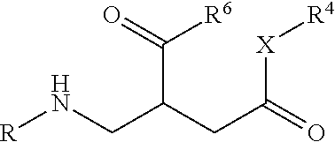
N(CC(CC([X][R4])=O)C(=O)[R6])[R]
